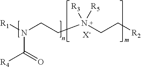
[R1]N(CCN(CC[R2])([R3])[R5])C(=O)[R4].[X-]
